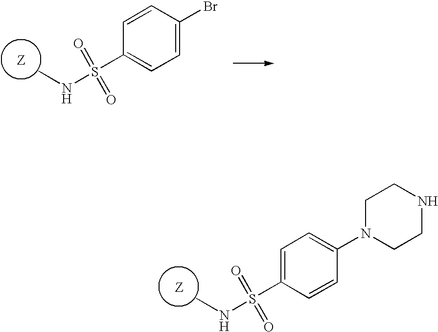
CNS(C1=CC=C(Br)C=C1)(=O)=O.CNS(C1=CC=C(N2CCNCC2)C=C1)(=O)=O
